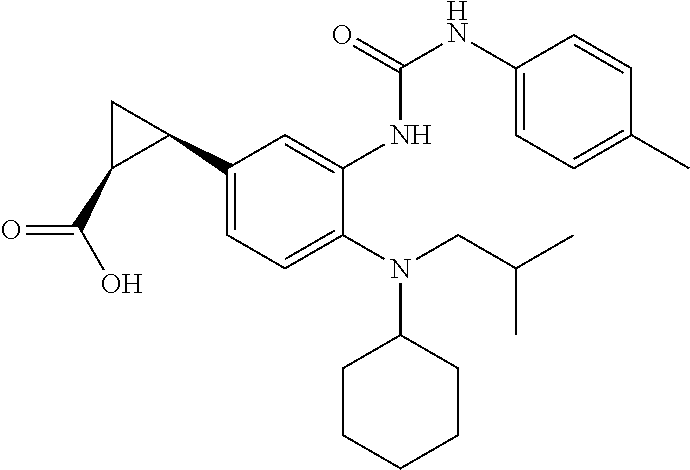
C1(C2CC2C(O)=O)=CC=C(N(C2CCCCC2)CC(C)C)C(NC(=O)NC2=CC=C(C)C=C2)=C1
